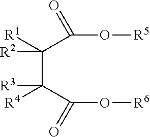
C(C(O[R5])=O)(C([R4])(C(O[R6])=O)[R3])([R2])[R1]
